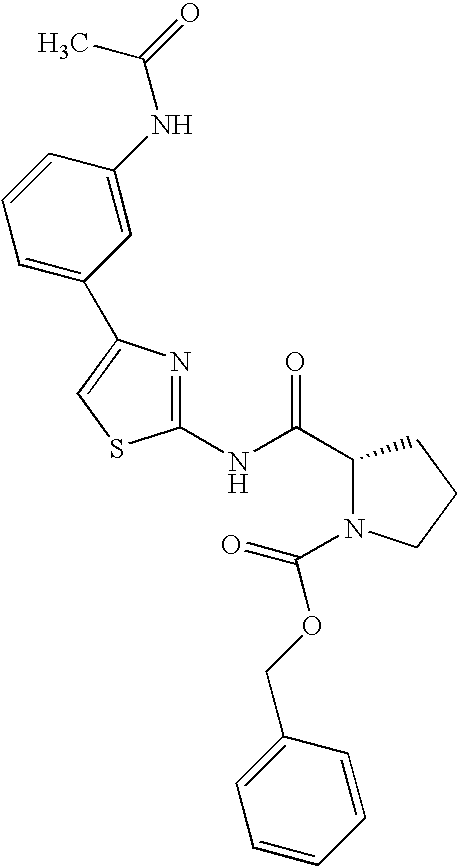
C1(NC(C2N(C(OCC3=CC=CC=C3)=O)CCC2)=O)=NC(C2=CC=CC(NC(=O)C)=C2)=CS1
